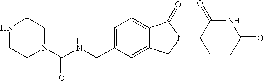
N1(C(NCC2=CC=C3C(=C2)CN(C2CCC(=O)NC2=O)C3=O)=O)CCNCC1
